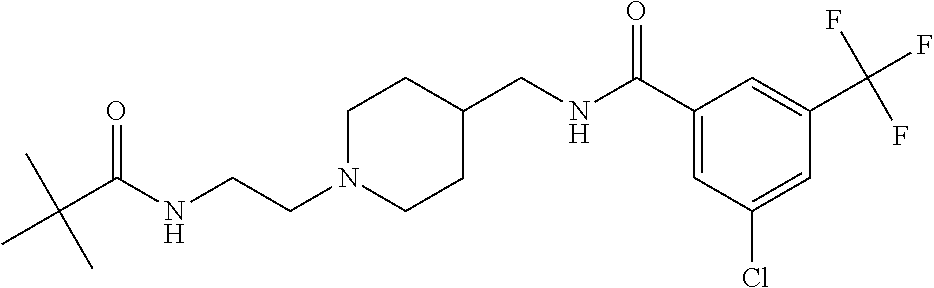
N(CCN1CCC(CNC(C2=CC(Cl)=CC(C(F)(F)F)=C2)=O)CC1)C(C(C)(C)C)=O
